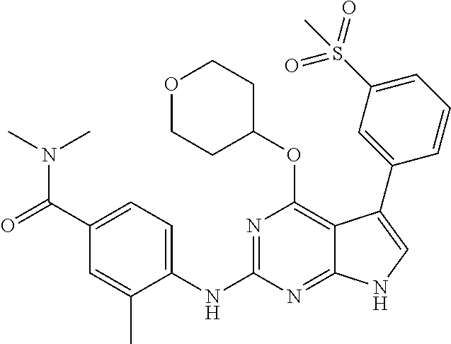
C1(C(=O)N(C)C)=CC=C(NC2=NC(OC3CCOCC3)=C3C(=N2)NC=C3C2=CC(S(=O)(=O)C)=CC=C2)C(C)=C1
